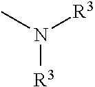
[R3]N(C)[R3]
